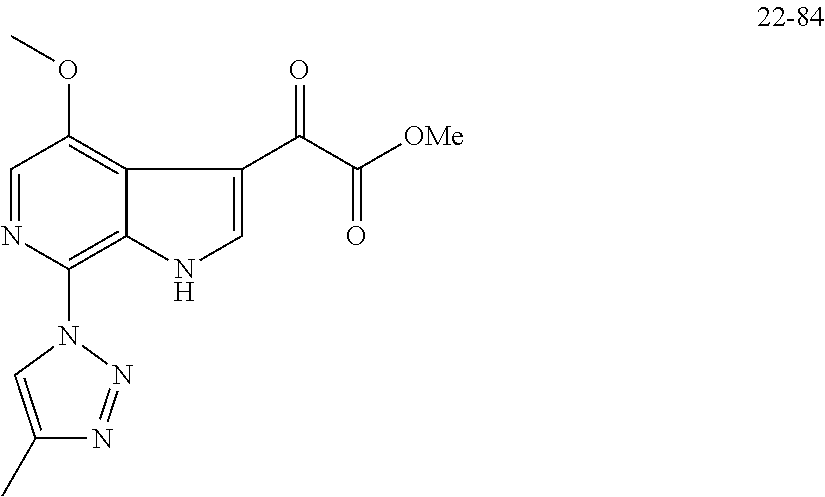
C1=NC(N2C=C(C)N=N2)=C2C(=C1OC)C(C(C([OMe])=O)=O)=CN2
